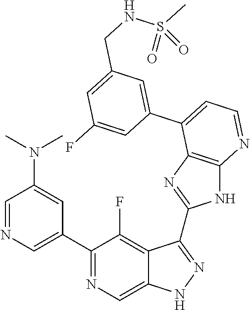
C1=NC=C(C2=NC=C3C(=C2F)C(C2=NC4=C(N2)N=CC=C4C2=CC(CNS(C)(=O)=O)=CC(F)=C2)=NN3)C=C1N(C)C
